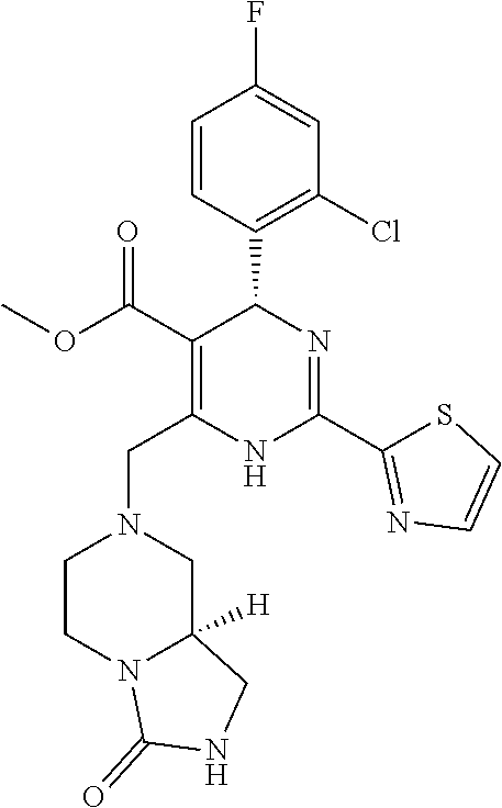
C1(Cl)=C(C2C(C(=O)OC)=C(CN3CCN4C([H])(C3)CNC4=O)NC(C3=NC=CS3)=N2)C=CC(F)=C1
